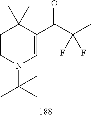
C1CN(C(C)(C)C)C=C(C(C(C)(F)F)=O)C1(C)C
